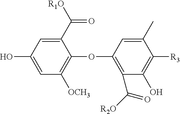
C1=C(O)C=C(C([R1O])=O)C(OC2=C(C(=O)[R2O])C(O)=C([R3])C(C)=C2)=C1[OCH3]
